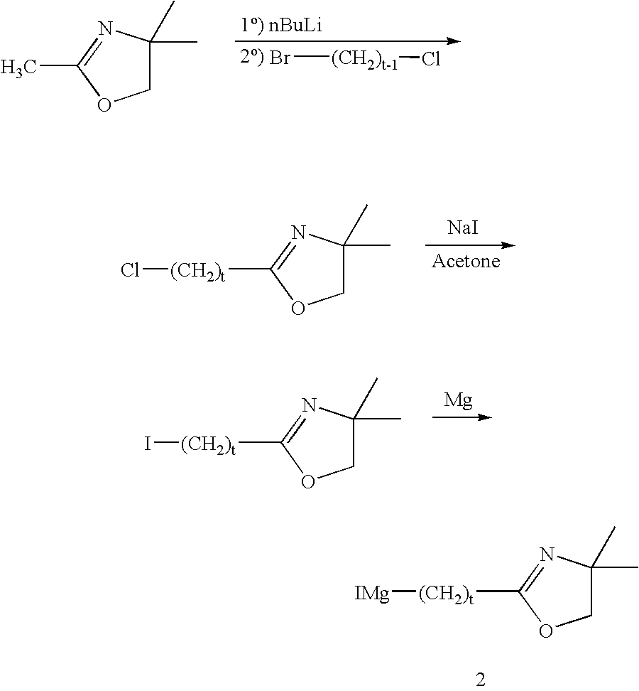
C1C(C)(C)N=C(C)O1.Br[(CH2)t-1]Cl.C1C(C)(C)N=C([(CH2)t]Cl)O1.[NaI].C1C(C)(C)N=C([(CH2)t]I)O1.[Mg].C1C(C)(C)N=C([(CH2)t][IMg])O1
